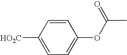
C1=CC([HO2C])=CC=C1OC(C)=O
